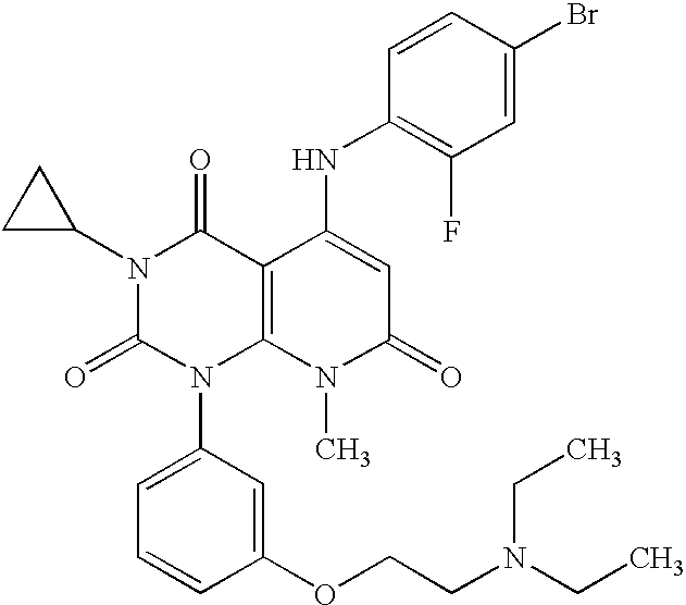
N1(C2CC2)C(=O)N(C2=CC=CC(OCCN(CC)CC)=C2)C2=C(C1=O)C(NC1=C(F)C=C(Br)C=C1)=CC(=O)N2C
